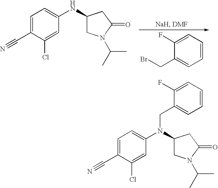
C1(F)=CC=CC=C1CBr.C1=C(C#N)C(Cl)=CC(NC2CN(C(C)C)C(=O)C2)=C1.C1=C(C#N)C(Cl)=CC(N(C2CN(C(C)C)C(=O)C2)CC2=CC=CC=C2F)=C1
